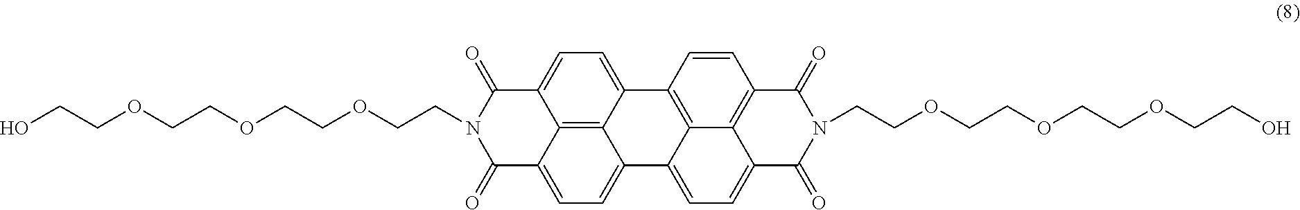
C12=C3C4=CC=C1C(=O)N(CCOCCOCCOCCO)C(=O)C2=CC=C3C1=CC=C2C3=C(C=CC4=C13)C(=O)N(CCOCCOCCOCCO)C2=O
